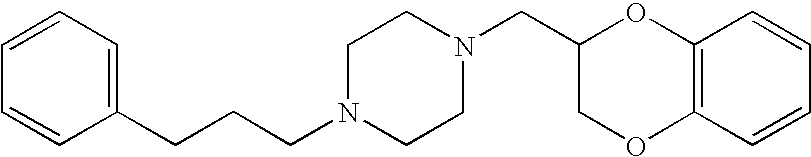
C(CN1CCN(CC2OC3=C(C=CC=C3)OC2)CC1)CC1=CC=CC=C1
